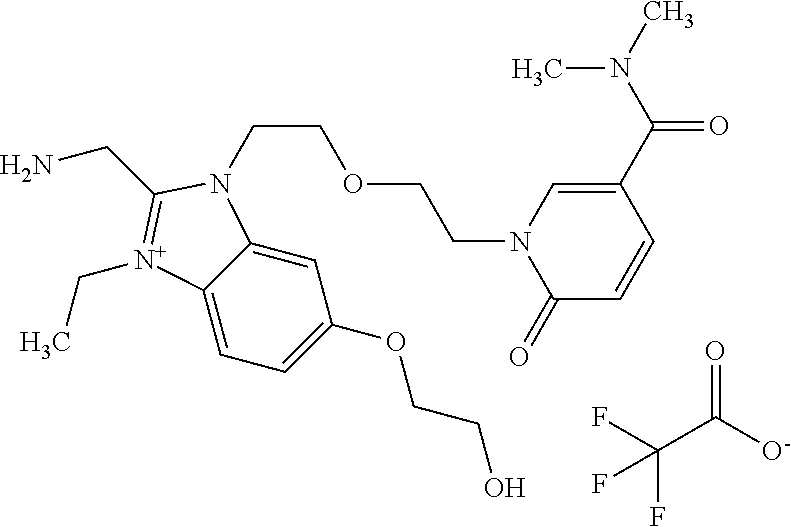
C1=C2C(=CC(OCCO)=C1)N(CCOCCN1C(=O)C=CC(C(=O)N(C)C)=C1)C(CN)=[N+]2CC.FC(F)(C(=O)[O-])F
